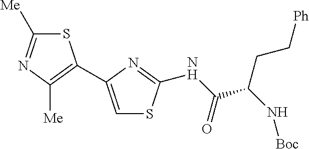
C1([Me])=NC([Me])=C(C2=CSC(NC(=O)C(N[Boc])CC[Ph])=N2)S1
